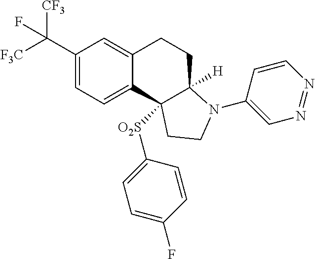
C1(C([F3C])([CF3])F)=CC=C2C(=C1)CCC1([H])N(C3=CN=NC=C3)CCC21[O2S]C1=CC=C(F)C=C1
